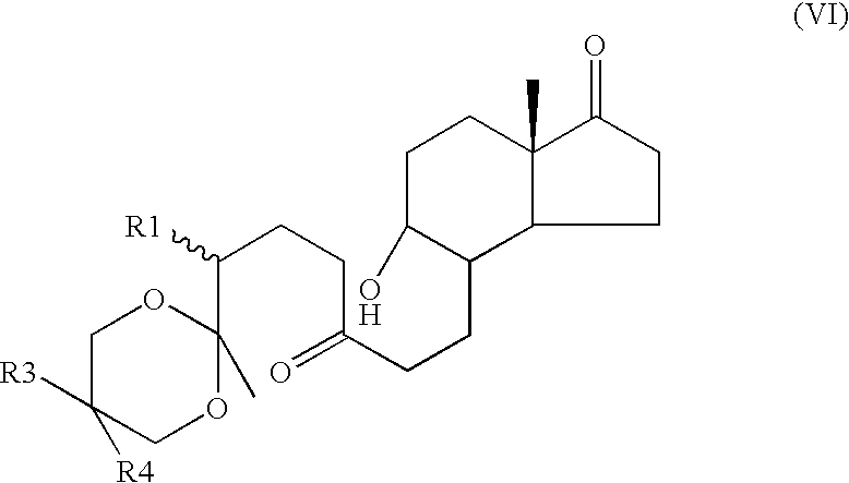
C1C([R4])([R3])COC(C(CCC(CCC2C(O)CCC3(C)C2CCC3=O)=O)[R1])(C)O1
